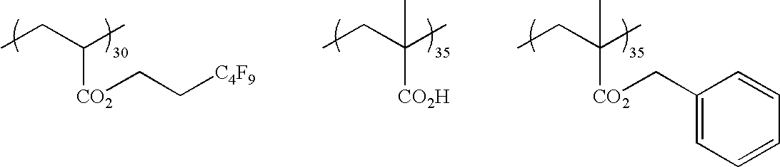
CCC([CO2H])(C)C.CCC([CO2]CC1=CC=CC=C1)(C)C.CCC([CO2]CC[C4F9])C
